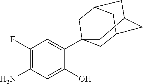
C1(F)=C(N)C=C(O)C(C23CC4CC(CC(C2)C4)C3)=C1
